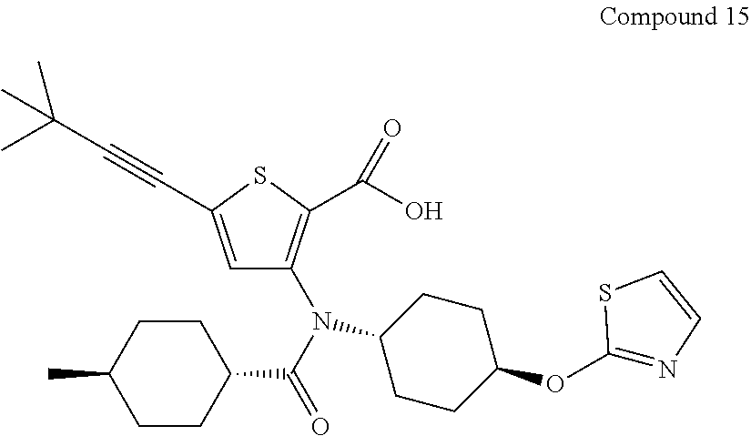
C1=C(C#CC(C)(C)C)SC(C(=O)O)=C1N(C1CCC(OC2=NC=CS2)CC1)C(=O)C1CCC(C)CC1
